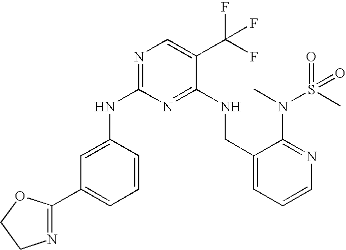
C1(NC2=CC(C3=NCCO3)=CC=C2)=NC=C(C(F)(F)F)C(NCC2=CC=CN=C2N(C)S(C)(=O)=O)=N1
